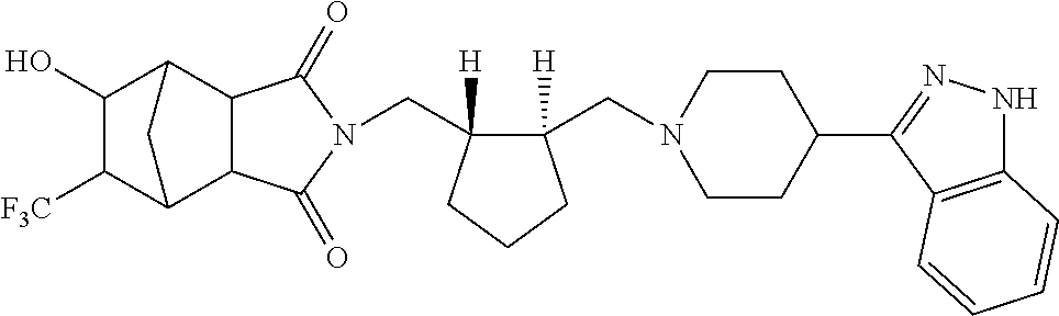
C(C1([H])C(CN2CCC(C3=NNC4=C3C=CC=C4)CC2)([H])CCC1)N1C(=O)C2C3C([F3C])C(O)C(C2C1=O)C3
